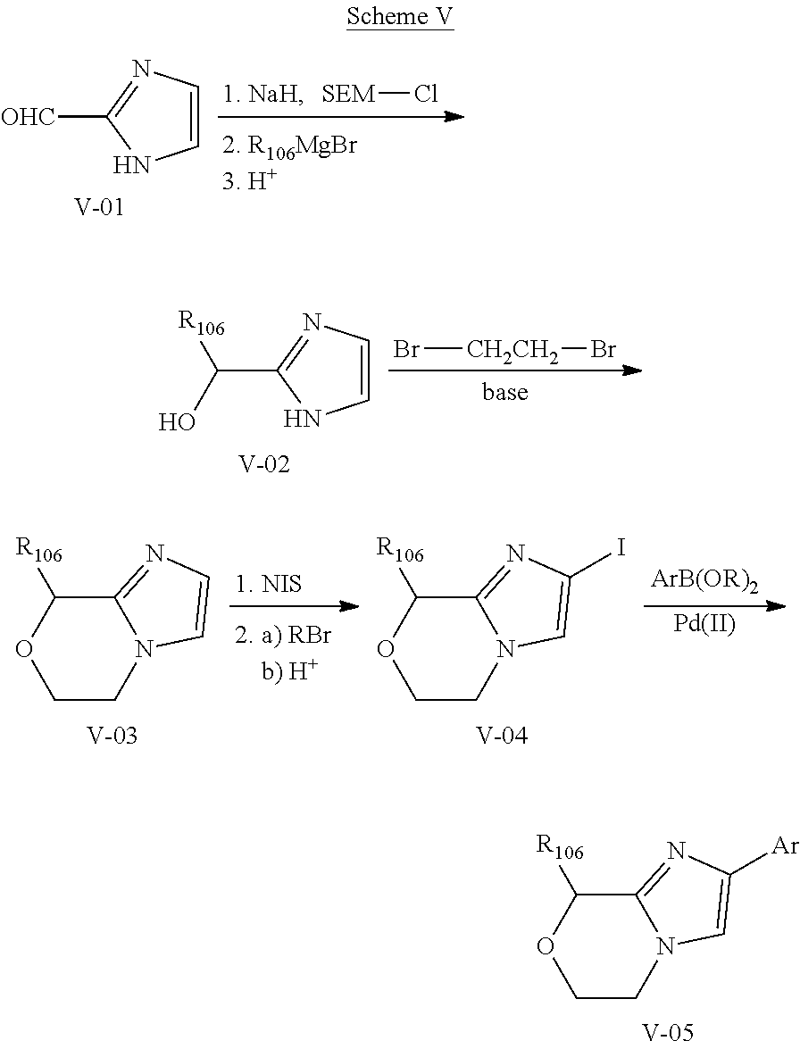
[SEM]Cl.[OHC]C1=NC=CN1.C(C1=NC=CN1)([R106])O.Br[CH2CH2]Br.[Pd].C12=NC=CN1CCOC2[R106].C12=NC(I)=CN1CCOC2[R106].C12=NC([Ar])=CN1CCOC2[R106]
